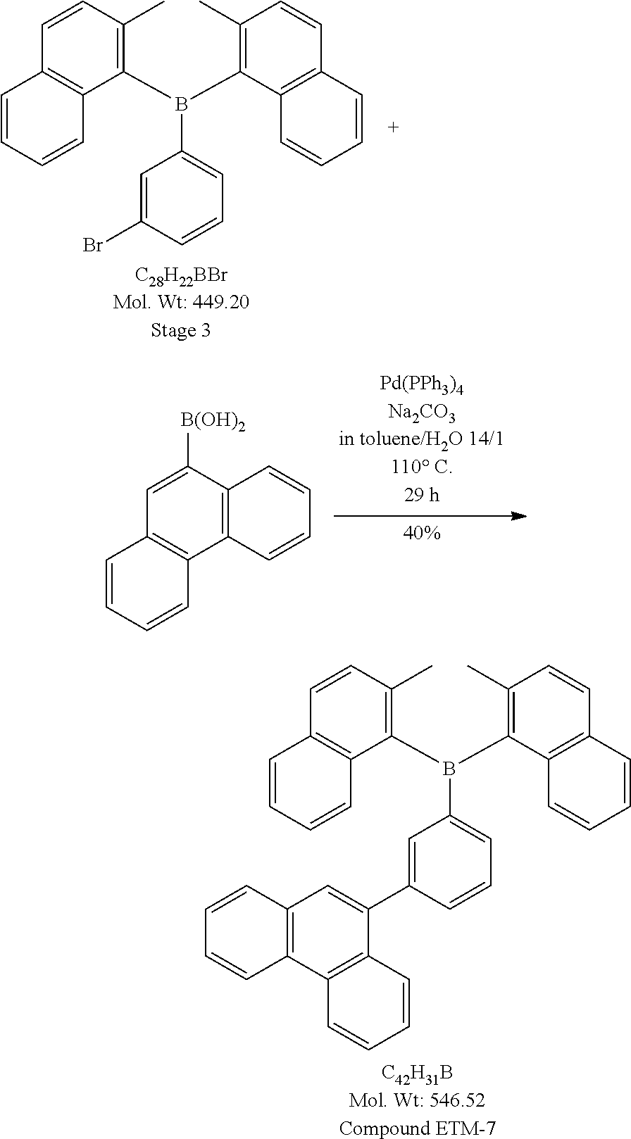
[C42H31BMol. Wt: 546.52Compound ETM-7].C1=CC(C2=CC3=C(C4=C2C=CC=C4)C=CC=C3)=CC(B(C2=C(C)C=CC3=C2C=CC=C3)C2=C(C)C=CC3=C2C=CC=C3)=C1.C1=CC(Br)=CC(B(C2=C(C)C=CC3=C2C=CC=C3)C2=C(C)C=CC3=C2C=CC=C3)=C1.[C28H22BBrMol. Wt: 449.20Stage 3].C1([B(OH)2])=CC2=C(C3=C1C=CC=C3)C=CC=C2
